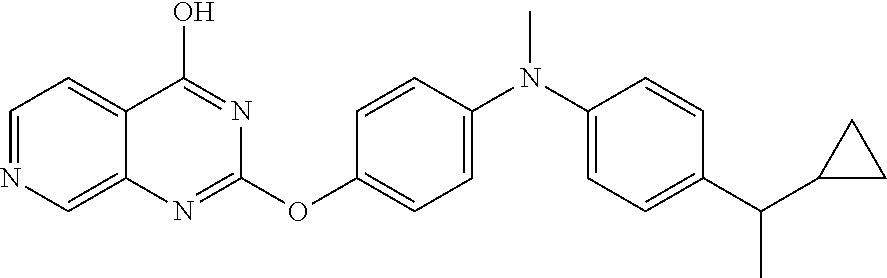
C1=NC=C2C(=C1)C(O)=NC(OC1=CC=C(N(C3=CC=C(C(C4CC4)C)C=C3)C)C=C1)=N2
